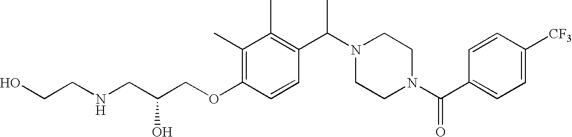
C(COC1=C(C)C(C)=C(C(N2CCN(C(C3=CC=C([CF3])C=C3)=O)CC2)C)C=C1)(CNCCO)O
